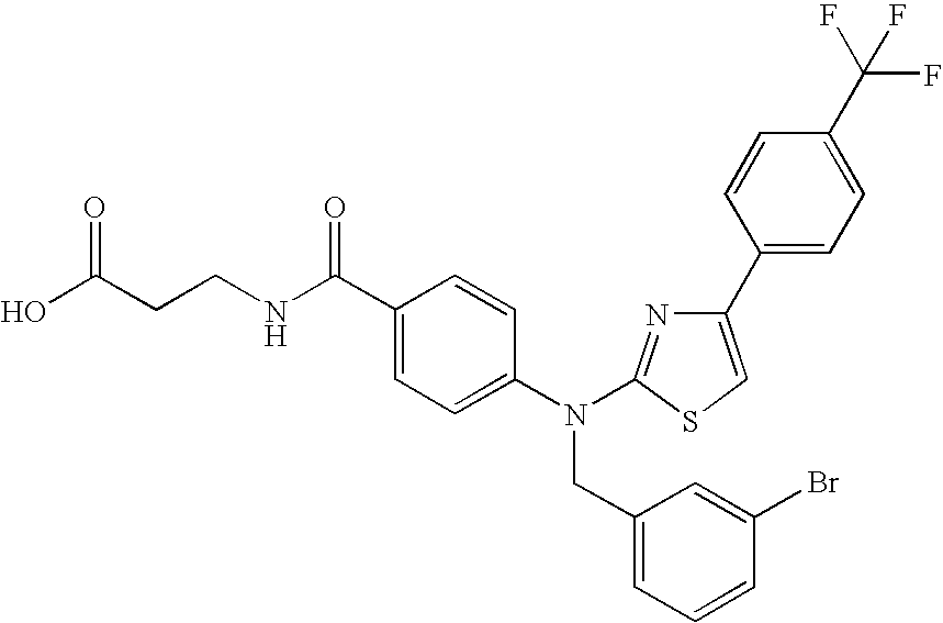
OC(CCNC(C1=CC=C(N(CC2=CC=CC(Br)=C2)C2=NC(C3=CC=C(C(F)(F)F)C=C3)=CS2)C=C1)=O)=O
